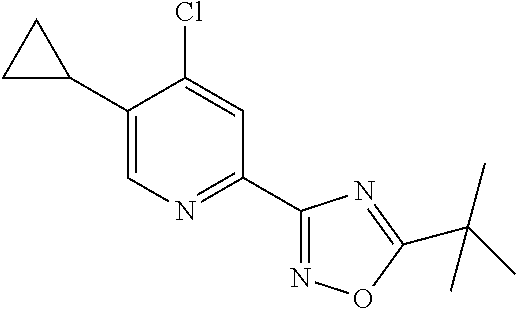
C1(C2CC2)=CN=C(C2=NOC(C(C)(C)C)=N2)C=C1Cl
